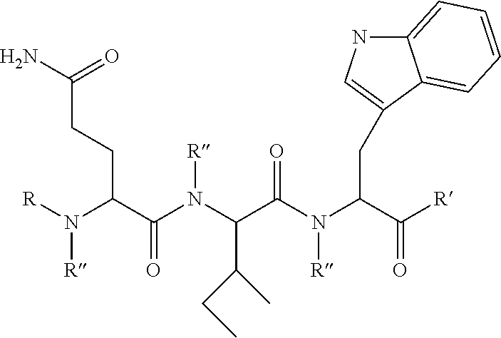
[R]N(C(C(N(C(C(N(C(C([R])=O)CC1=CNC2=CC=CC=C21)[R])=O)C(CC)C)[R])=O)CCC(N)=O)[R]
